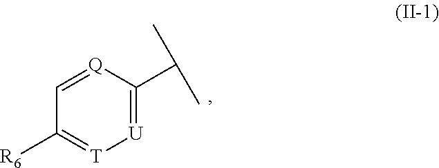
C1([R6])=[T][U]=C(C(C)C)[Q]=C1
